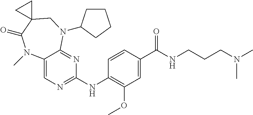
C1(NC2=C(OC)C=C(C(NCCCN(C)C)=O)C=C2)=NC=C2C(=N1)N(C1CCCC1)CC1(C(=O)N2C)CC1
